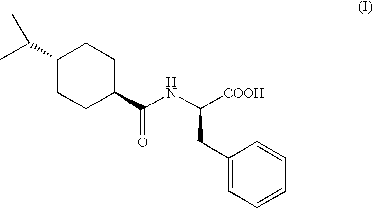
C1(C(C)C)CCC(C(NC([COOH])CC2=CC=CC=C2)=O)CC1
